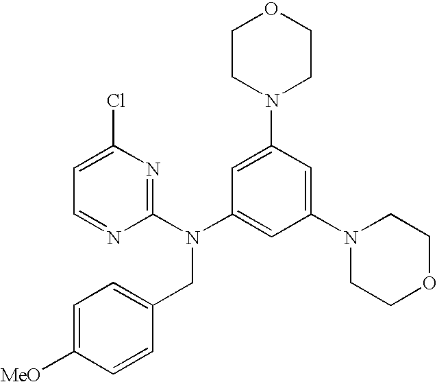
C1(Cl)=CC=NC(N(C2=CC(N3CCOCC3)=CC(N3CCOCC3)=C2)CC2=CC=C([MeO])C=C2)=N1
